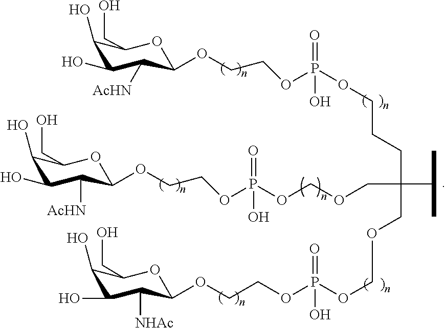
C1(O)C(O)C([AcHN])C(OCCOP(OCCCC(C(C)C)(COCOP(OCCOC2C([AcHN])C(O)C(O)C(CO)O2)(=O)O)COCOP(OCCOC2C([NHAc])C(O)C(O)C(CO)O2)(=O)O)(=O)O)OC1CO
